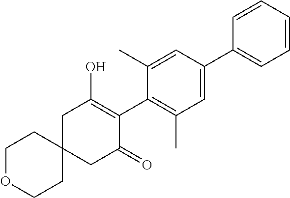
C12(CC(=O)C(C3=C(C)C=C(C4=CC=CC=C4)C=C3C)=C(O)C1)CCOCC2
